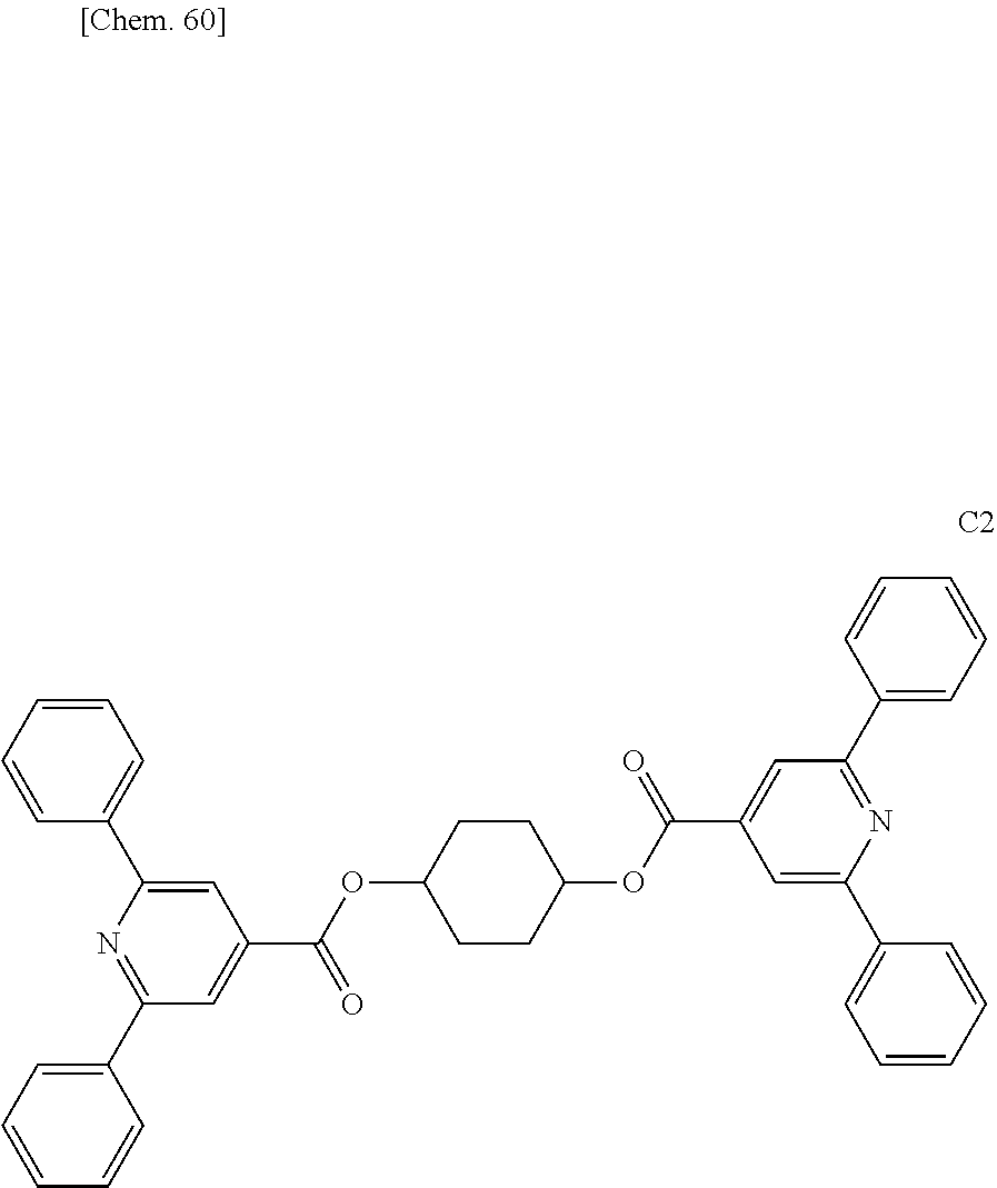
N1=C(C2=CC=CC=C2)C=C(C(OC2CCC(OC(C3=CC(C4=CC=CC=C4)=NC(C4=CC=CC=C4)=C3)=O)CC2)=O)C=C1C1=CC=CC=C1
